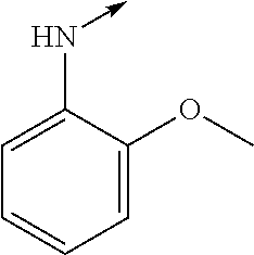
C1(OC)=CC=CC=C1N->C
